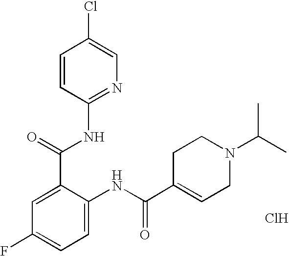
C1=CC(NC(C2=CC(F)=CC=C2NC(C2=CCN(C(C)C)CC2)=O)=O)=NC=C1Cl.Cl
